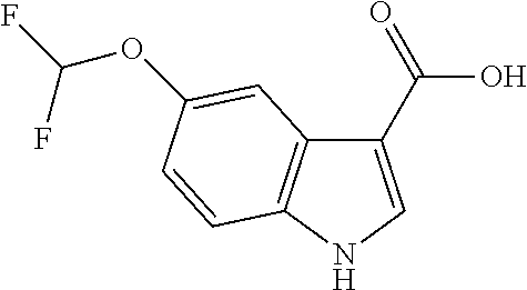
C1(C(O)=O)=CNC2=C1C=C(OC(F)F)C=C2
